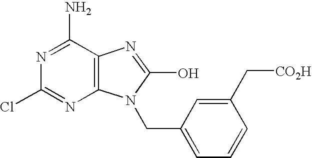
C12=C(C(N)=NC(Cl)=N1)N=C(O)N2CC1=CC=CC(C[CO2H])=C1
